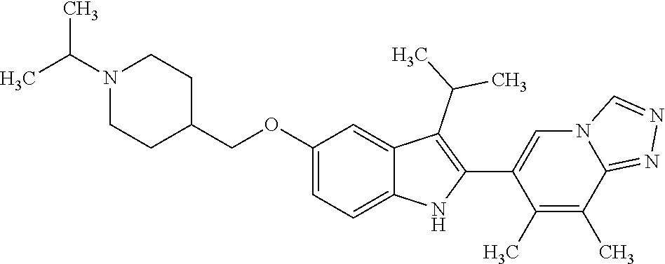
C(OC1=CC=C2C(=C1)C(C(C)C)=C(C1=CN3C(=NN=C3)C(C)=C1C)N2)C1CCN(C(C)C)CC1
